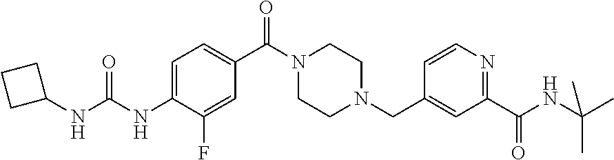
C1=C(NC(NC2CCC2)=O)C(F)=CC(C(N2CCN(CC3=CC(C(NC(C)(C)C)=O)=NC=C3)CC2)=O)=C1
